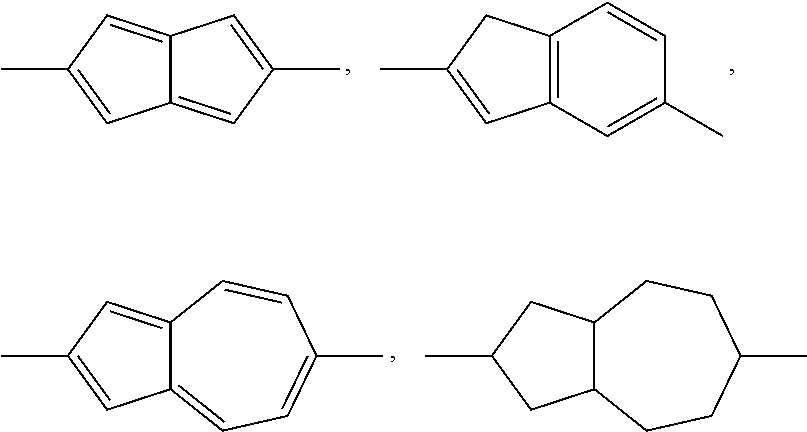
C12=CC(C)=CC1=CC(C)=C2.C12=C(CC(C)=C1)C=CC(C)=C2.C12=CC=C(C)C=CC1=CC(C)=C2.C12C(CC(C)C1)CCC(C)CC2
